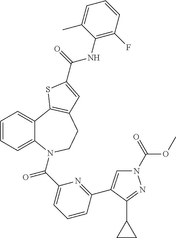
N1(C(OC)=O)C=C(C2=NC(C(=O)N3C4=CC=CC=C4C4=C(CC3)C=C(C(=O)NC3=C(F)C=CC=C3C)S4)=CC=C2)C(C2CC2)=N1
